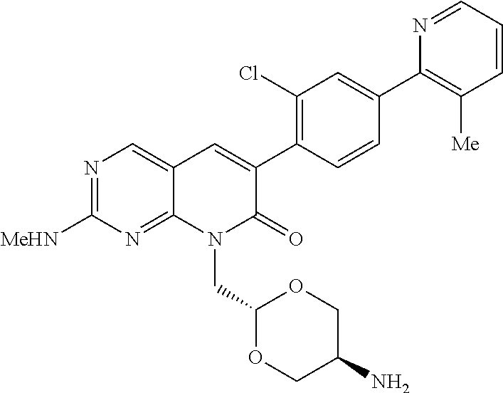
N1=C([MeHN])N=C2C(=C1)C=C(C1=C(Cl)C=C(C3=C([Me])C=CC=N3)C=C1)C(=O)N2CC1OCC(N)CO1
